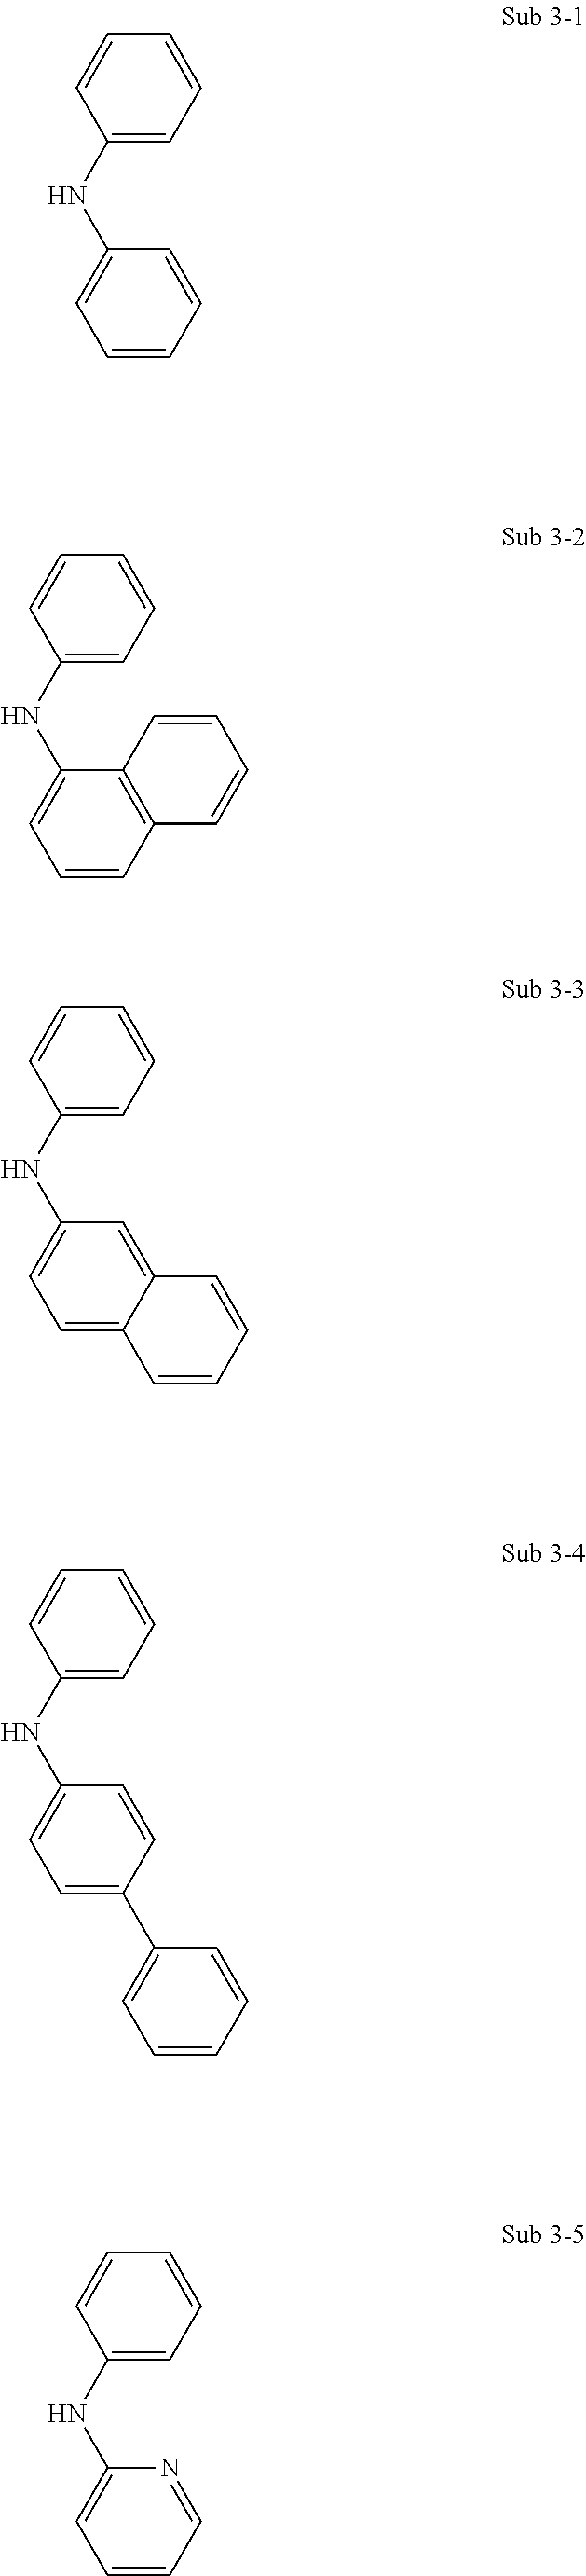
C1(NC2=CC=CC=C2)=CC=CC=C1.C1(NC2=CC=CC3=C2C=CC=C3)=CC=CC=C1.C1(NC2=CC=C3C(=C2)C=CC=C3)=CC=CC=C1.C1(NC2=CC=C(C3=CC=CC=C3)C=C2)=CC=CC=C1.C1(NC2=CC=CC=N2)=CC=CC=C1
